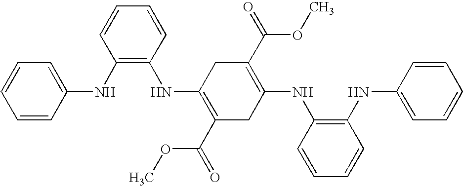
C1=CC(NC2=C(NC3=C(C(=O)OC)CC(NC4=C(NC5=CC=CC=C5)C=CC=C4)=C(C(OC)=O)C3)C=CC=C2)=CC=C1
